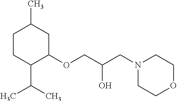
C1CC(C(C)C)C(OCC(CN2CCOCC2)O)CC1C
